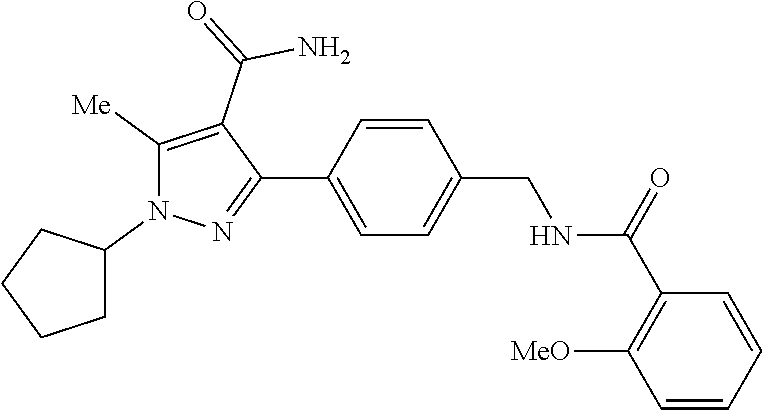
C1=CC(CNC(C2=C([MeO])C=CC=C2)=O)=CC=C1C1=NN(C2CCCC2)C([Me])=C1C(=O)N
